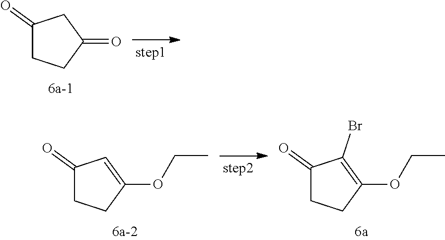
C1(=O)CCC(=O)C1.C1(=O)CCC(OCC)=C1.C1(=O)CCC(OCC)=C1Br
